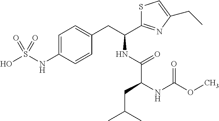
OS(NC1=CC=C(CC(NC(C(NC(OC)=O)CC(C)C)=O)C2=NC(CC)=CS2)C=C1)(=O)=O
